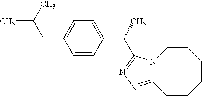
C(C)(CC1=CC=C(C(C)C2=NN=C3N2CCCCCC3)C=C1)C
